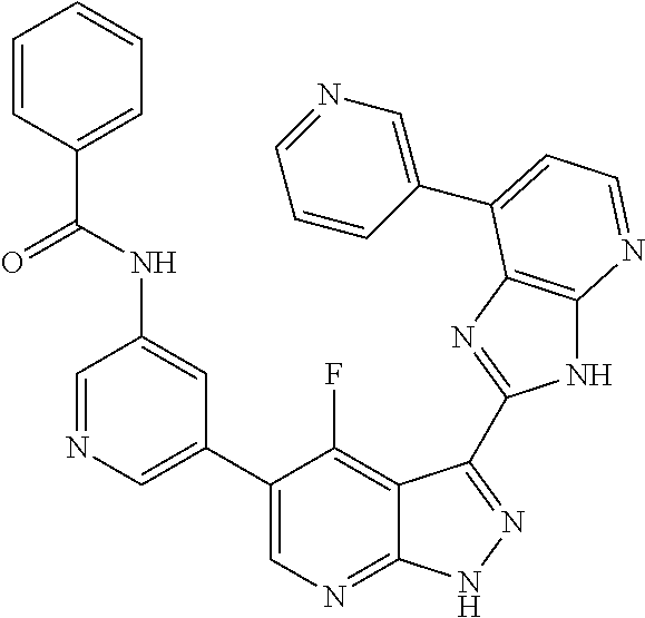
C1=NC=C(C2=CN=C3C(=C2F)C(C2=NC4=C(N2)N=CC=C4C2=CN=CC=C2)=NN3)C=C1NC(C1=CC=CC=C1)=O
